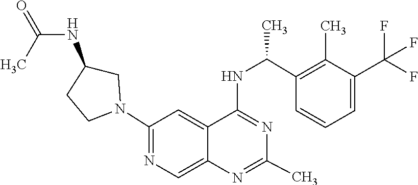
N1=C(NC(C2=C(C)C(C(F)(F)F)=CC=C2)C)C2=CC(N3CC(NC(=O)C)CC3)=NC=C2N=C1C
